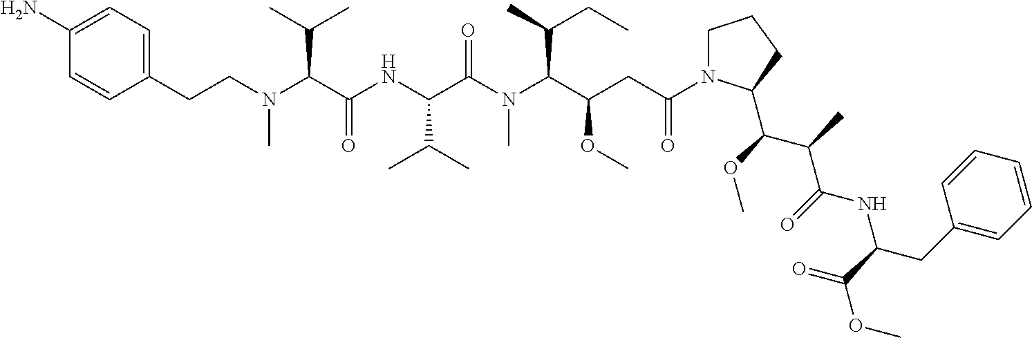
C1(N)=CC=C(CCN(C(C(NC(C(N(C(C(CC(=O)N2CCCC2C(OC)C(C)C(=O)NC(CC2=CC=CC=C2)C(OC)=O)OC)C(C)CC)C)=O)C(C)C)=O)C(C)C)C)C=C1
